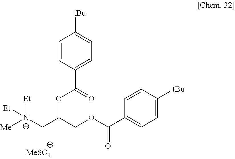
C1=CC(C(=O)OC(C[N+]([Me])([Et])[Et])COC(C2=CC=C([tBu])C=C2)=O)=CC=C1[tBu]
